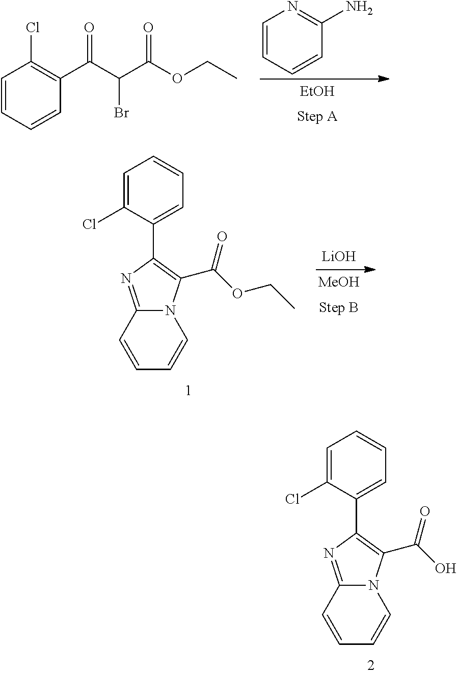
C1=CC=CC(N)=N1.[EtOH].C1=CC=CC(C(C(C(OCC)=O)Br)=O)=C1Cl.[LiOH].[MeOH].C1=C(Cl)C(C2=C(C(OCC)=O)N3C(=N2)C=CC=C3)=CC=C1.C1=C(Cl)C(C2=C(C(O)=O)N3C(=N2)C=CC=C3)=CC=C1
